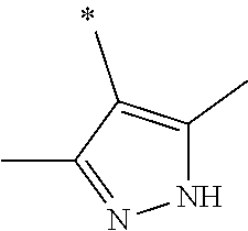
N1C(C)=C(C)C(C)=N1
